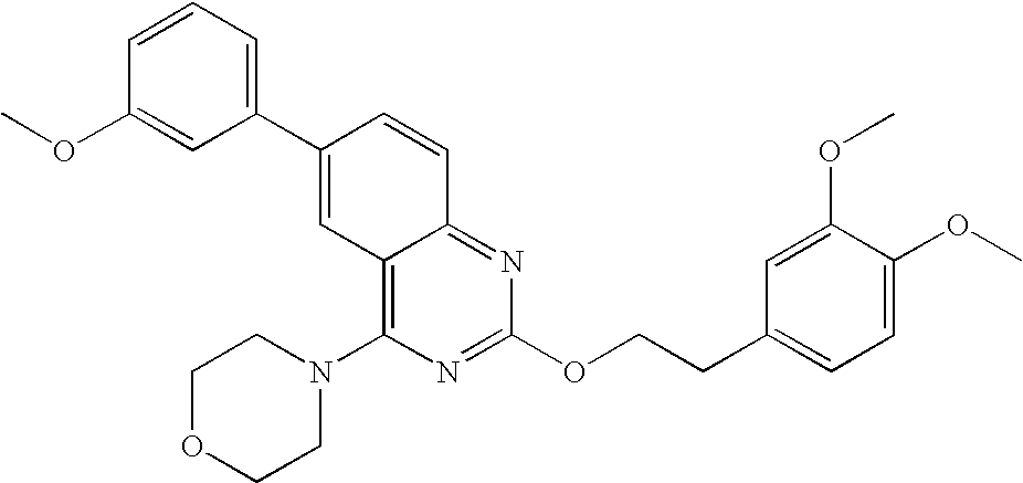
C1(C2=CC3=C(N4CCOCC4)N=C(OCCC4=CC=C(OC)C(OC)=C4)N=C3C=C2)=CC=CC(OC)=C1
